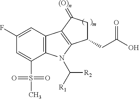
C1=C(F)C=C(S(C)(=O)=O)C2=C1C1=C(N2C([R1])[R2])C(CC(O)=O)CC1=[(O)n]
